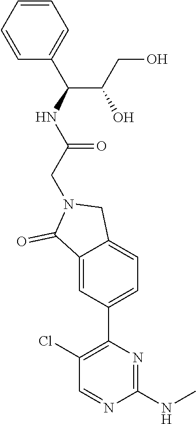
C1(Cl)=C(C2=CC=C3C(=C2)C(=O)N(CC(=O)NC(C(CO)O)C2=CC=CC=C2)C3)N=C(NC)N=C1
